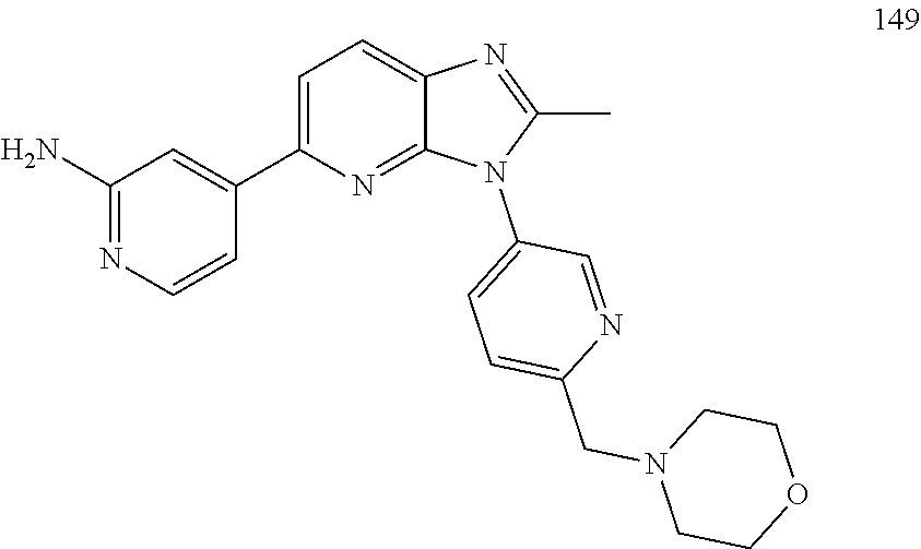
C1CN(CC2=CC=C(N3C(C)=NC4=CC=C(C5=CC(N)=NC=C5)N=C34)C=N2)CCO1
